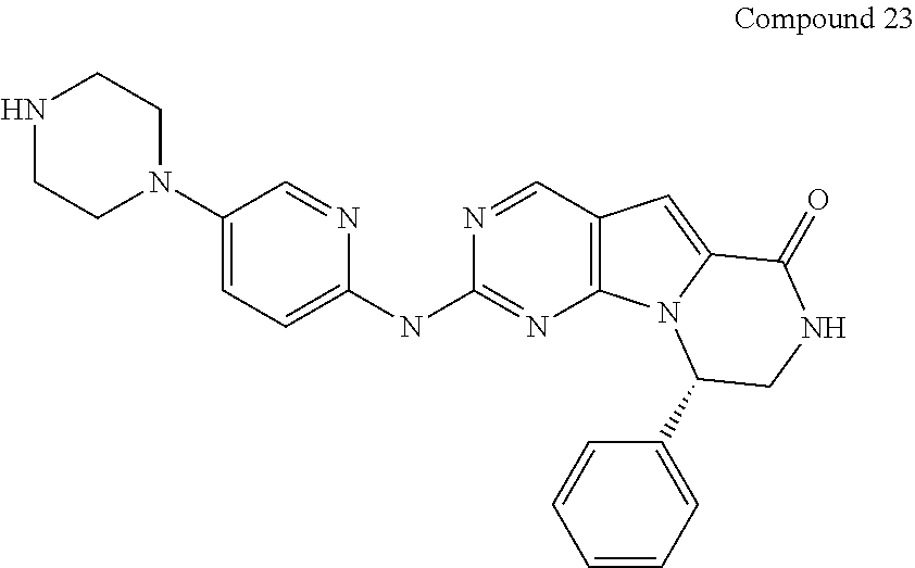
C1(N2CCNCC2)=CC=C(NC2=NC3=C(C=N2)C=C2N3C(C3=CC=CC=C3)CNC2=O)N=C1
